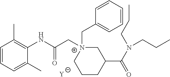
[Y].C1=CC=C(C)C(NC(C[N+]2(CC3=CC=CC=C3)CC(C(N(CCC)CCC)=O)CCC2)=O)=C1C
